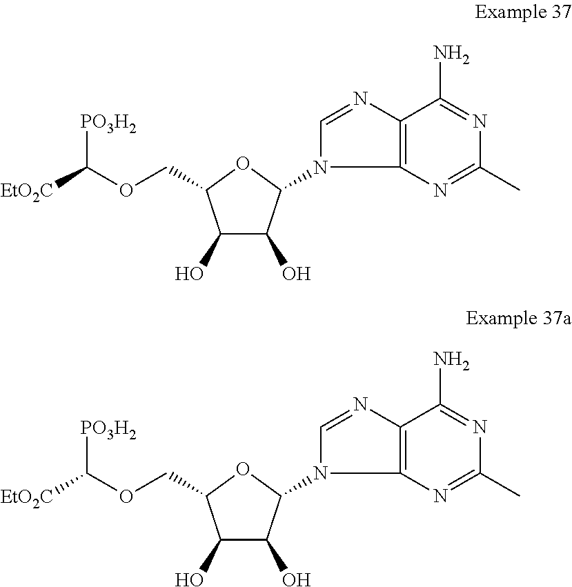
C1(O)C(O)C(N2C3=C(N=C2)C(N)=NC(C)=N3)OC1COC([EtO2C])[PO3H2].C1(O)C(O)C(N2C3=C(N=C2)C(N)=NC(C)=N3)OC1COC([EtO2C])[PO3H2]
